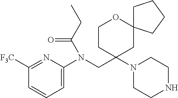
C1=C(N(CC2(N3CCNCC3)CC3(OCC2)CCCC3)C(CC)=O)N=C([F3C])C=C1
